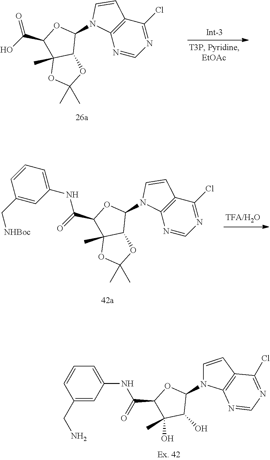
N1=CN=C(Cl)C2=C1N(C1OC(C(=O)O)C3(C)C1OC(C)(C)O3)C=C2.N1=CN=C(Cl)C2=C1N(C1OC(C(NC3=CC=CC(C[NHBoc])=C3)=O)C3(C)C1OC(C)(C)O3)C=C2.N1(C2OC(C(=O)NC3=CC=CC(CN)=C3)C(O)(C)C2O)C=CC2=C1N=CN=C2Cl
